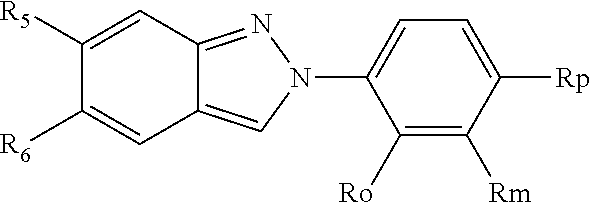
C1([R5])=CC2=NN(C3=CC=C([Rp])C([Rm])=C3[Ro])C=C2C=C1[R6]
